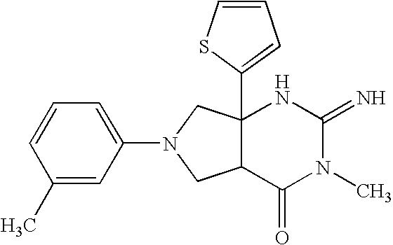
C12(C3=CC=CS3)C(C(=O)N(C)C(=N)N1)CN(C1=CC=CC(C)=C1)C2
